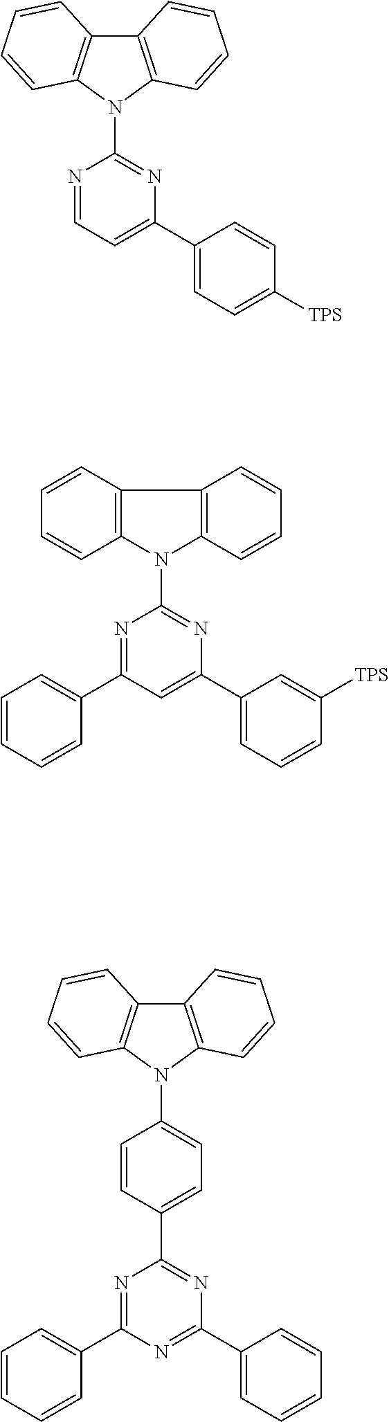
C12=C(N(C3=NC(C4=CC=C([TPS])C=C4)=CC=N3)C3=C1C=CC=C3)C=CC=C2.C1=CC2=C(C=C1)N(C1=NC(C3=CC=CC([TPS])=C3)=CC(C3=CC=CC=C3)=N1)C1=C2C=CC=C1.C12=C(N(C3=CC=C(C4=NC(C5=CC=CC=C5)=NC(C5=CC=CC=C5)=N4)C=C3)C3=C1C=CC=C3)C=CC=C2
